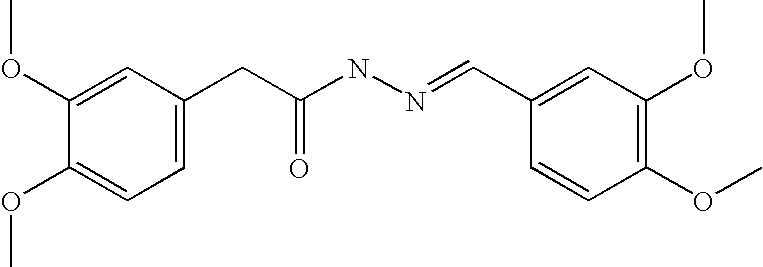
O(C1=CC=C(CC(NN=CC2=CC(OC)=C(OC)C=C2)=O)C=C1OC)C
